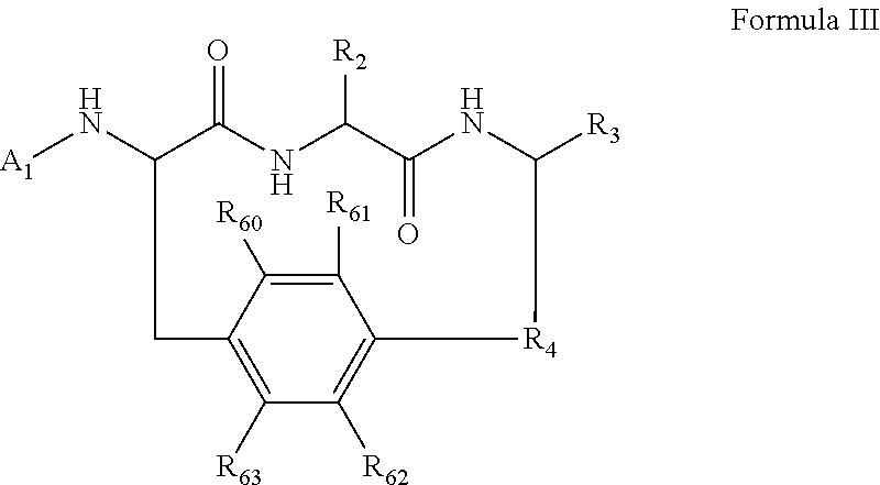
[A1]NC1C(=O)NC([R2])C(=O)NC([R3])[R4]C2=C([R62])C([R63])=C(C1)C([R60])=C2[R61]
